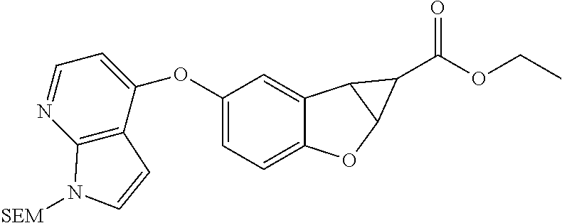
C1(OC2=CC=NC3=C2C=CN3[SEM])=CC=C2C(=C1)C1C(O2)C1C(OCC)=O
